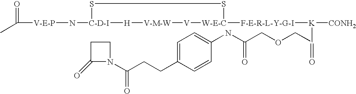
[V-E-P](N[C-D-I]1SS[W-E-C]([F-E-R-L-Y-G-I][K]([CONH2])C(COCC(NC2=CC=C(CCC(N3C(=O)CC3)=O)C=C2)=O)=O)[V][V-M-W][H]1)C(=O)C
